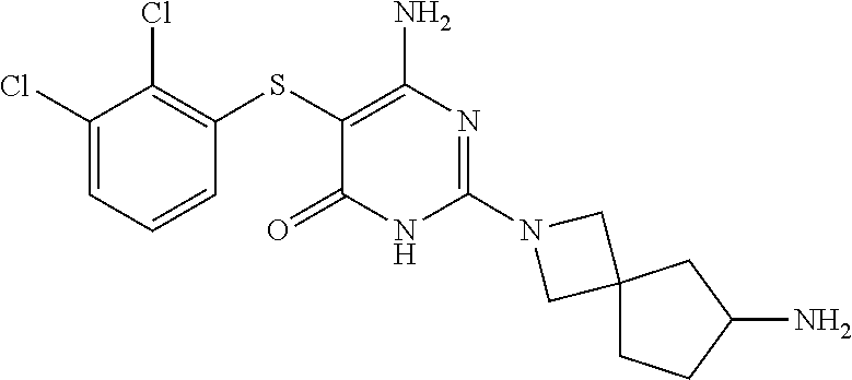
N1(C2=NC(N)=C(SC3=C(Cl)C(Cl)=CC=C3)C(=O)N2)CC2(C1)CCC(N)C2
